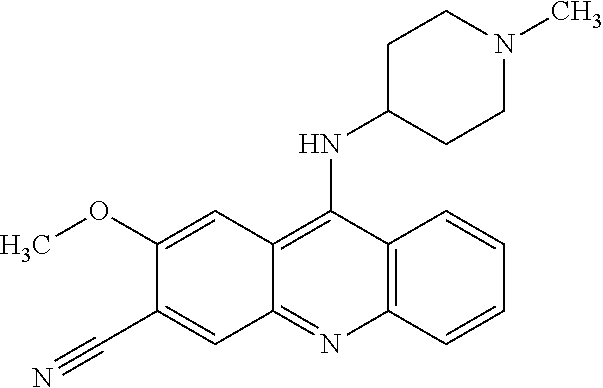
C12=C(C(NC3CCN(C)CC3)=C3C(=N1)C=C(C#N)C(OC)=C3)C=CC=C2
